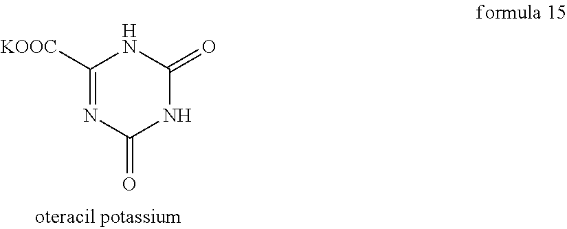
O=C1NC(=O)N=C([KOOC])N1
